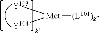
[(L101)k][Met]([Y103])[Y104]
